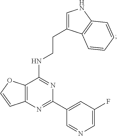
C12=C(N=C(C3=CC(F)=CN=C3)N=C1NCCC1=CNC3=C1C=CC=C3)C=CO2
